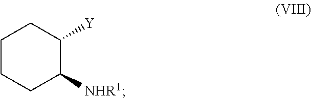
C1CCC([NHR1])C([Y])C1
